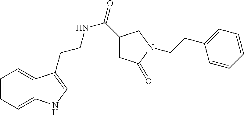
N(CCC1=CNC2=CC=CC=C21)C(=O)C1CC(=O)N(CCC2=CC=CC=C2)C1
